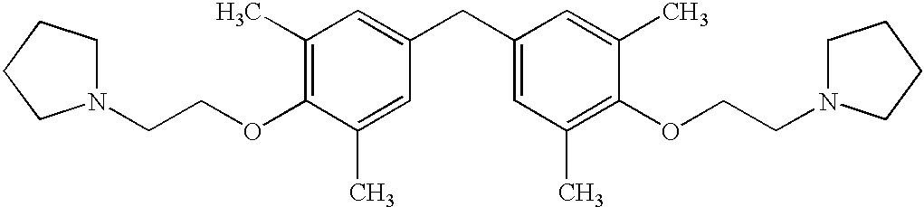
C1(C)=C(OCCN2CCCC2)C(C)=CC(CC2=CC(C)=C(OCCN3CCCC3)C(C)=C2)=C1
